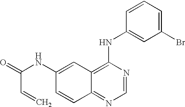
C1=CC2=NC=NC(NC3=CC(Br)=CC=C3)=C2C=C1NC(=O)C=C
